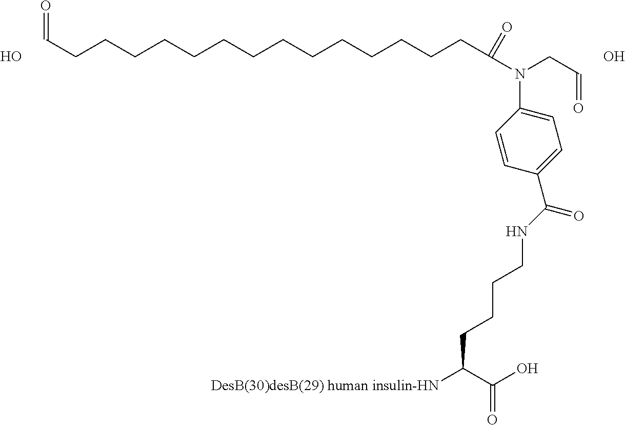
O.C(CCCCCCCCCCCCCCC(=O)N(CC=O)C1=CC=C(C(NCCCCC([DesB(30)desB(29) human insulin-HN])C(O)=O)=O)C=C1)=O.O
